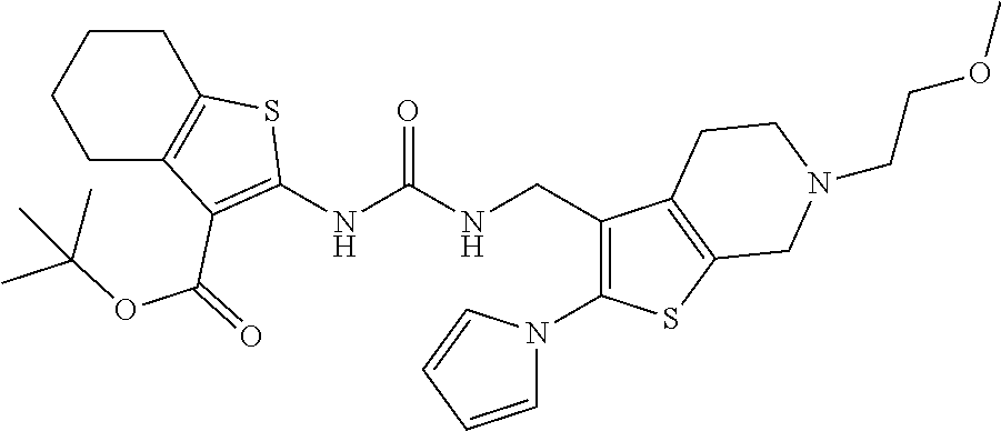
C1C2=C(CCC1)SC(NC(NCC1=C(N3C=CC=C3)SC3=C1CCN(CCOC)C3)=O)=C2C(OC(C)(C)C)=O
